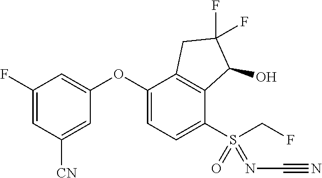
C1(F)=CC([CN])=CC(OC2=CC=C(S(CF)(=O)=NC#N)C3=C2CC(F)(F)C3O)=C1
